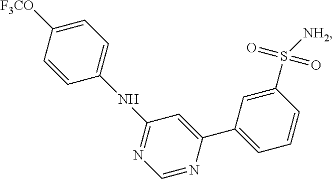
C1([F3CO])=CC=C(NC2=NC=NC(C3=CC=CC(S([NH2])(=O)=O)=C3)=C2)C=C1
